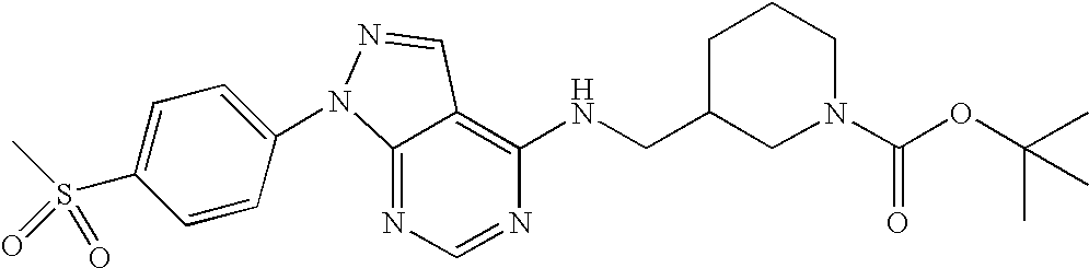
C12=NC=NC(NCC3CN(C(OC(C)(C)C)=O)CCC3)=C1C=NN2C1=CC=C(S(C)(=O)=O)C=C1
